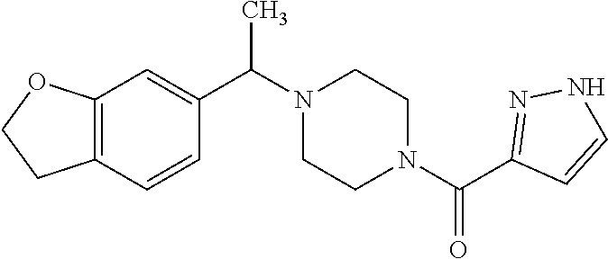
C12=C(C=CC(C(N3CCN(C(C4=NNC=C4)=O)CC3)C)=C1)CCO2
